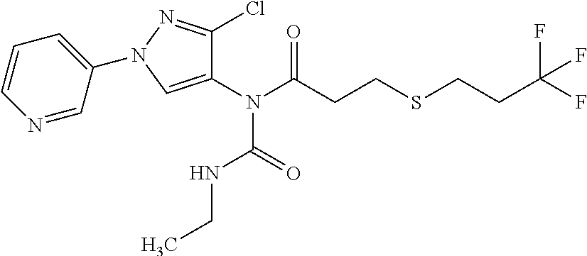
N(C(CCSCCC(F)(F)F)=O)(C(=O)NCC)C1=CN(C2=CC=CN=C2)N=C1Cl
